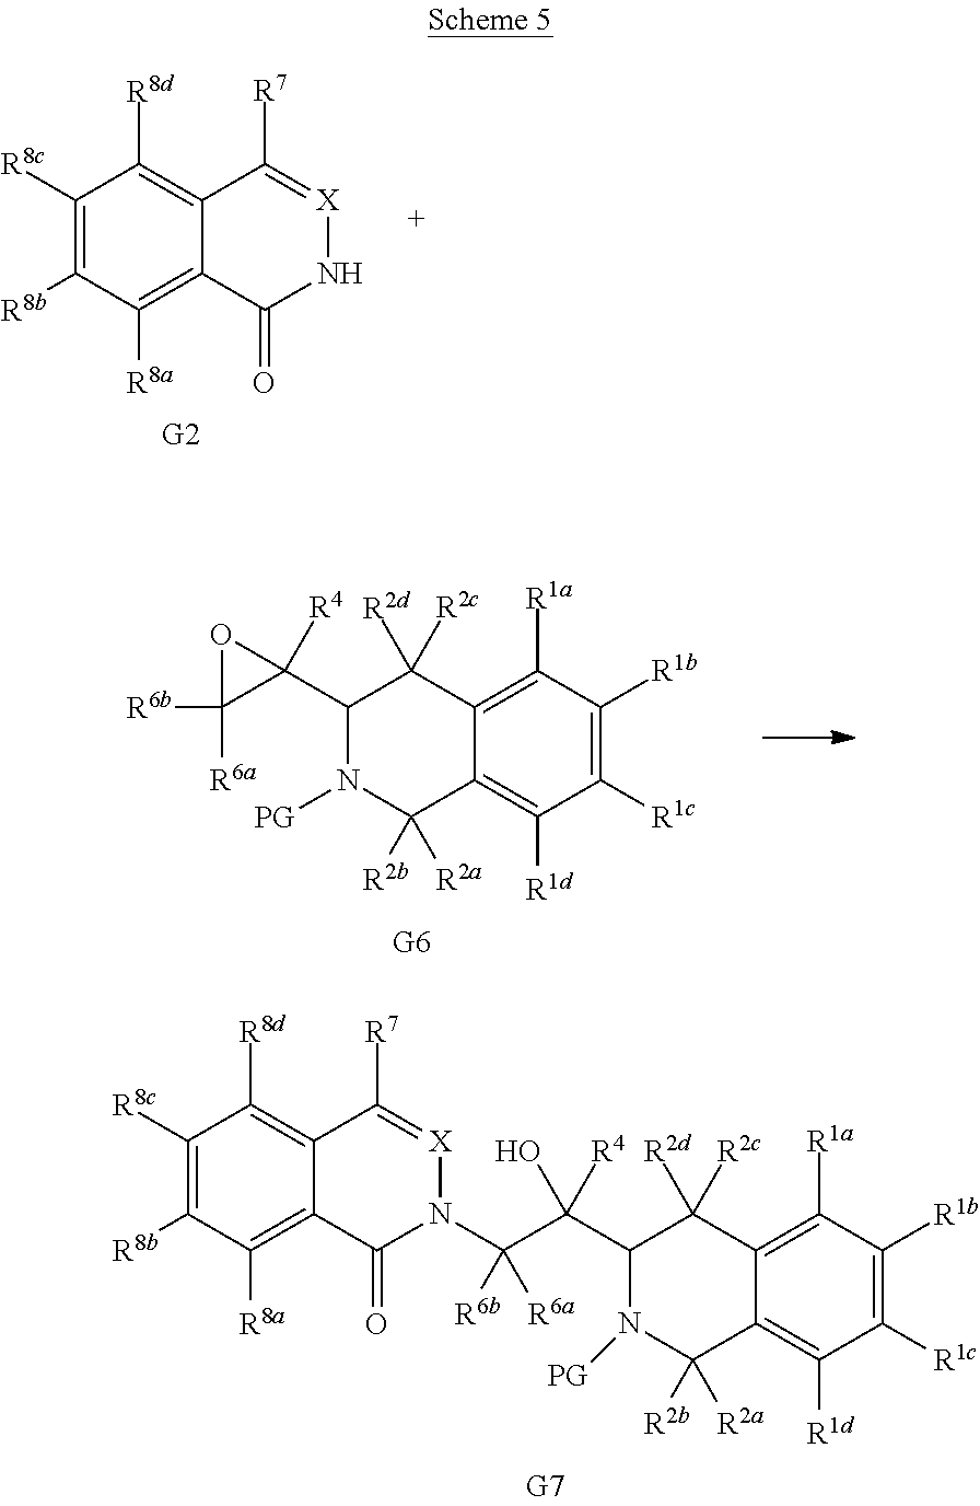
C1([R8c])=C([R8b])C([R8a])=C2C(=C1[R8d])C([R7])=[X]NC2=O.C1([R1c])=C([R1b])C([R1a])=C2C(=C1[R1d])C([R2b])([R2a])N([PG])C(C1([R4])C([R6b])([R6a])O1)C2([R2d])[R2c].C1([R1c])=C([R1b])C([R1a])=C2C(=C1[R1d])C([R2b])([R2a])N([PG])C(C(C(N1[X]=C([R7])C3=C([R8d])C([R8c])=C([R8b])C([R8a])=C3C1=O)([R6b])[R6a])([R4])O)C2([R2d])[R2c]
